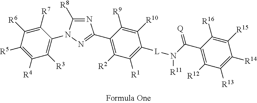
C1([R5])=C([R4])C([R3])=C(N2C([R8])=NC(C3=C([R2])C([R1])=C([L]N(C(C4=C([R12])C([R13])=C([R14])C([R15])=C4[R16])=[Q])[R11])C([R10])=C3[R9])=N2)C([R7])=C1[R6]
